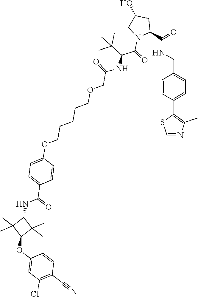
C1=CC(C2=C(C)N=CS2)=CC=C1CNC(=O)C1CC(O)CN1C(=O)C(C(C)(C)C)NC(=O)COCCCCCOC1=CC=C(C(NC2C(C)(C)C(OC3=CC(Cl)=C(C#N)C=C3)C2(C)C)=O)C=C1
